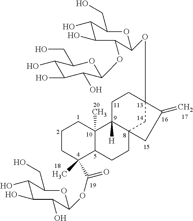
C1CCC(C)(C(OC2C(O)C(O)C(O)C(CO)O2)=O)C2C1(C)C1([H])C3(CC2)CC(OC2C(OC4C(O)C(O)C(O)C(CO)O4)C(O)C(O)C(CO)O2)(CC1)C(=C)C3
